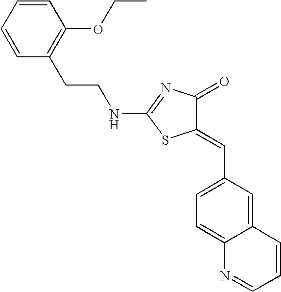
C12=CC(C=C3C(=O)N=C(NCCC4=C(OCC)C=CC=C4)S3)=CC=C1N=CC=C2
